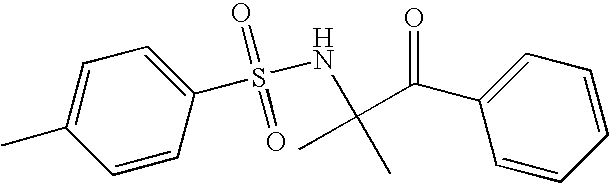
CC1=CC=C(S(=O)(=O)NC(C)(C)C(=O)C2=CC=CC=C2)C=C1
